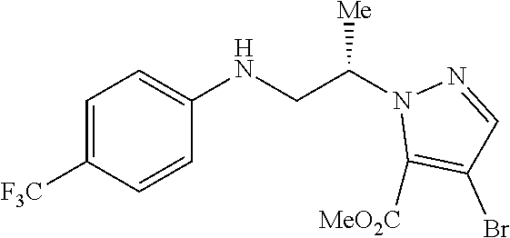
C1=C([F3C])C=CC(NCC(N2C([MeO2C])=C(Br)C=N2)[Me])=C1
